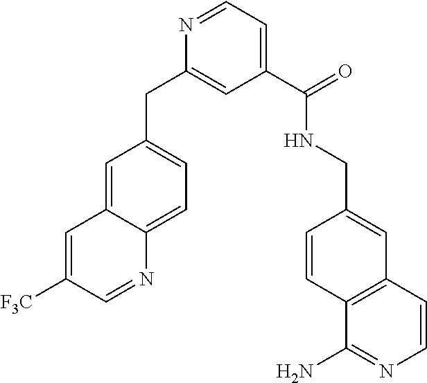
C1=C2C(=CC=C1CC1=CC(C(NCC3=CC4=C(C=C3)C(N)=NC=C4)=O)=CC=N1)N=CC([F3C])=C2
